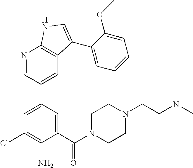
C1(C(N2CCN(CCN(C)C)CC2)=O)=CC(C2=CC3=C(N=C2)NC=C3C2=CC=CC=C2OC)=CC(Cl)=C1N
